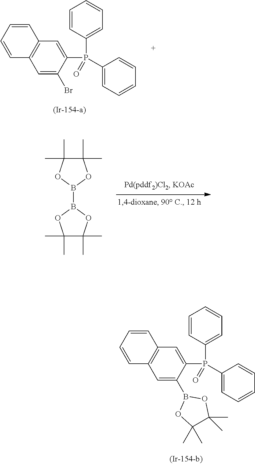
C1(C)(C)C(C)(C)OB(B2OC(C)(C)C(C)(C)O2)O1.C1=C(Br)C(P(C2=CC=CC=C2)(C2=CC=CC=C2)=O)=CC2=C1C=CC=C2.C1(P(C2=CC=CC=C2)(C2=CC=CC=C2)=O)=CC2=C(C=C1B1OC(C)(C)C(C)(C)O1)C=CC=C2
